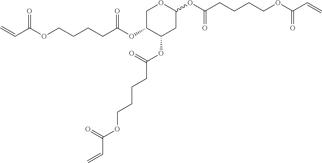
C(C(OCCCCC(OC1C(OC(CCCCOC(C=C)=O)=O)CC(OC(CCCCOC(C=C)=O)=O)OC1)=O)=O)=C
